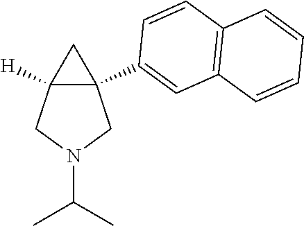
C12([H])C(C3=CC4=C(C=C3)C=CC=C4)(CN(C(C)C)C1)C2
